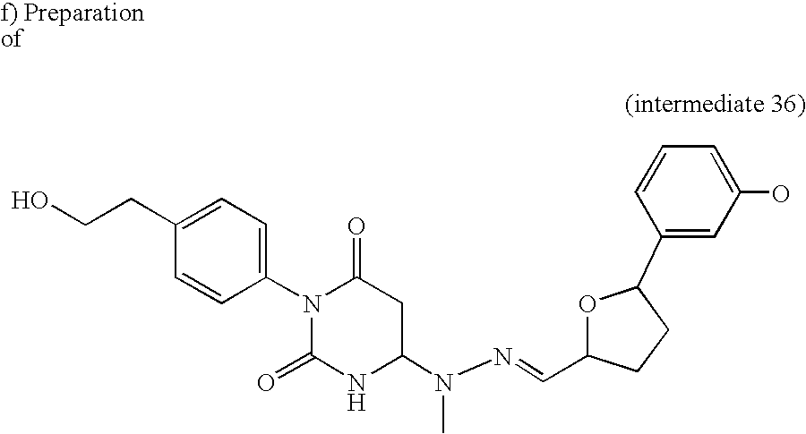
C1(=O)N(C2=CC=C(CCO)C=C2)C(=O)NC(N(N=CC2OC(C3=CC(O)=CC=C3)CC2)C)C1
